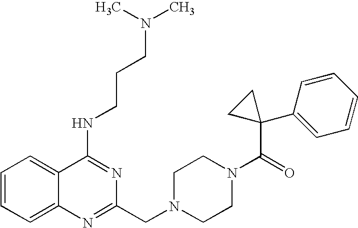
C1=CC=C2C(=C1)C(NCCCN(C)C)=NC(CN1CCN(C(C3(C4=CC=CC=C4)CC3)=O)CC1)=N2
